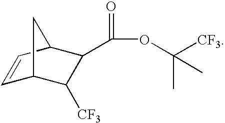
C1=CC2C(C(OC([CF3])(C)C)=O)C([CF3])C1C2
